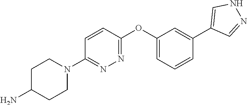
C1C(N)CCN(C2=NN=C(OC3=CC=CC(C4=CNN=C4)=C3)C=C2)C1
